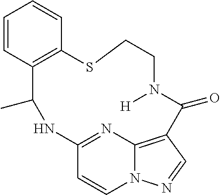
C1=CC2=C(C=C1)SCCN([H])C(=O)C1=C3N(C=CC(=N3)NC2C)N=C1
